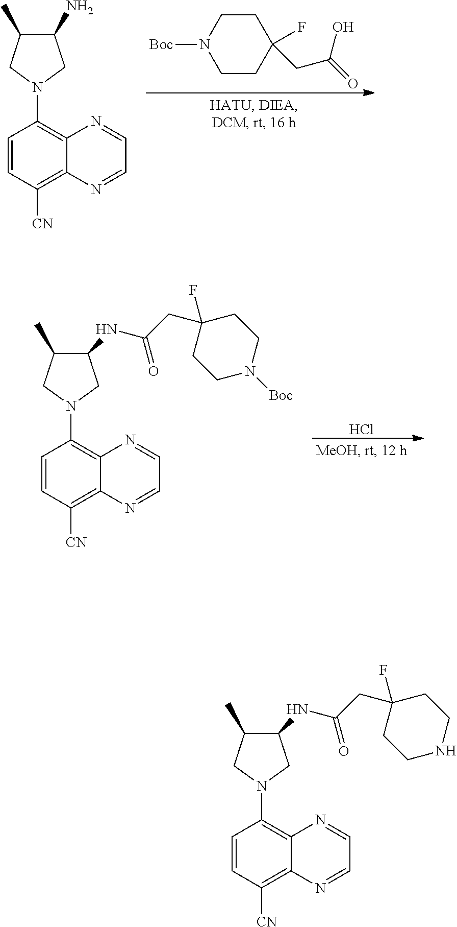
C1=CC([CN])=C2C(=C1N1CC(C)C(NC(CC3(F)CCNCC3)=O)C1)N=CC=N2.C1CN([Boc])CCC1(F)CC(=O)O.C1=CC([CN])=C2C(=C1N1CC(C)C(N)C1)N=CC=N2.C1=CC([CN])=C2C(=C1N1CC(C)C(NC(CC3(F)CCN([Boc])CC3)=O)C1)N=CC=N2.Cl
